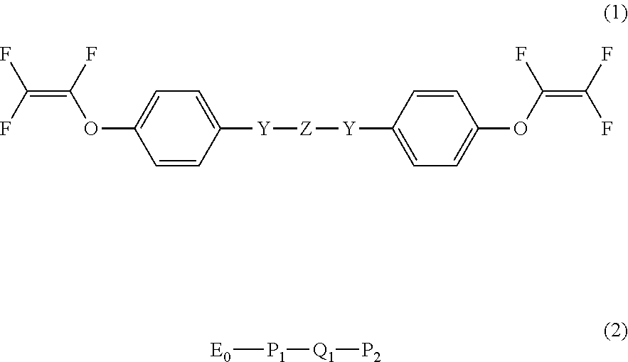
C1(OC(=C(F)F)F)=CC=C([Y][Z][Y]C2=CC=C(OC(=C(F)F)F)C=C2)C=C1.[E0][P1][Q1][P2]
